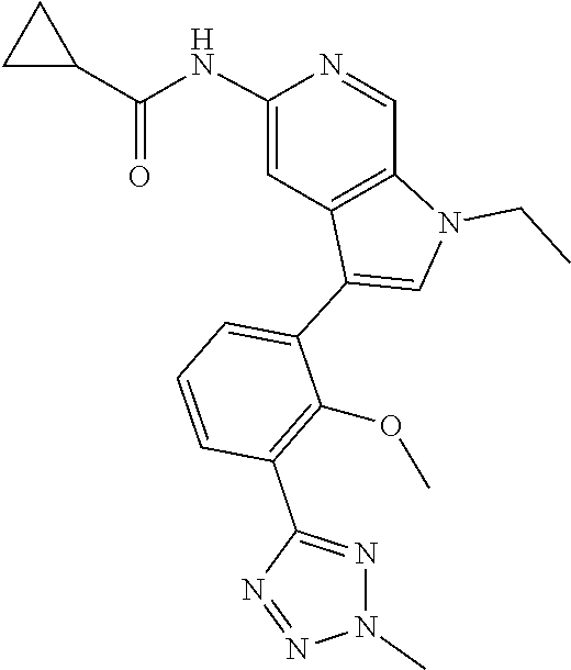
N1=NC(C2=C(OC)C(C3=CN(CC)C4=C3C=C(NC(=O)C3CC3)N=C4)=CC=C2)=NN1C
